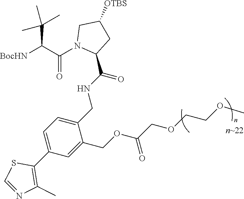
[BocHN]C(C(N1C(C(NCC2=CC=C(C3=C(C)N=CS3)C=C2COC(COCCOC)=O)=O)CC([OTBS])C1)=O)C(C)(C)C
